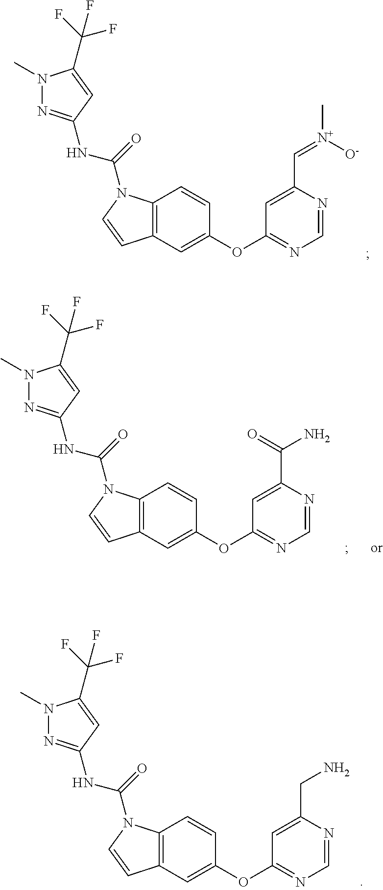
C12=C(C=C(OC3=NC=NC(C=[N+](C)[O-])=C3)C=C1)C=CN2C(=O)NC1=NN(C)C(C(F)(F)F)=C1.C12=C(C=C(OC3=NC=NC(C(N)=O)=C3)C=C1)C=CN2C(=O)NC1=NN(C)C(C(F)(F)F)=C1.C12=C(C=C(OC3=NC=NC(CN)=C3)C=C1)C=CN2C(=O)NC1=NN(C)C(C(F)(F)F)=C1
